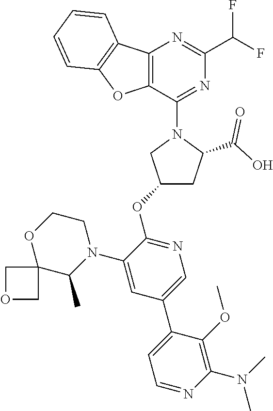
C12=C(C(N3CC(OC4=NC=C(C5=CC=NC(N(C)C)=C5OC)C=C4N4CCOC5(C4C)COC5)CC3C(O)=O)=NC(C(F)F)=N1)OC1=C2C=CC=C1
